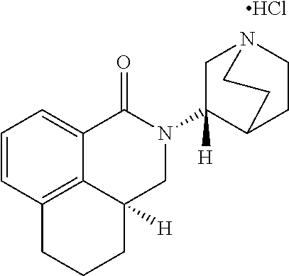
C1=CC2=C3C(=C1)C(=O)N(C1([H])CN4CCC1CC4)CC3([H])CCC2.Cl
